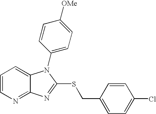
C1=CN=C2C(=C1)N(C1=CC=C([OMe])C=C1)C(SCC1=CC=C(Cl)C=C1)=N2
